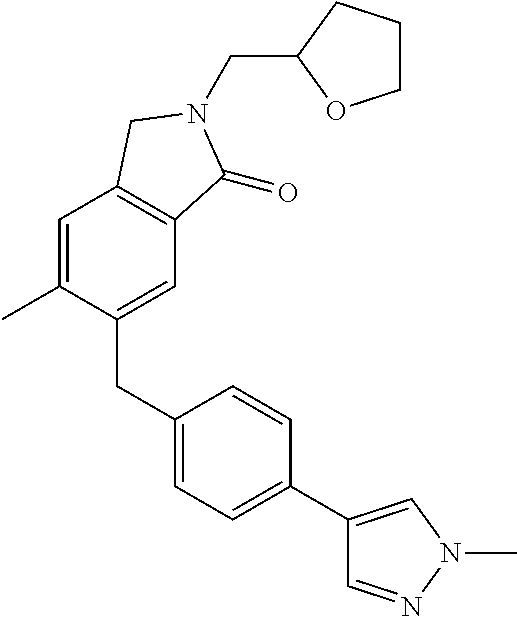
C1(CC2=CC=C(C3=CN(C)N=C3)C=C2)=CC2=C(C=C1C)CN(CC1OCCC1)C2=O
